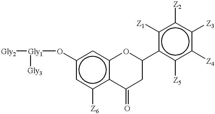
c1(O[Gly1]([Gly3])[Gly2])cc([Z6])c2c(c1)OC(c1c([Z5])c([Z4])c([Z3])c([Z2])c1[Z1])CC2=O
